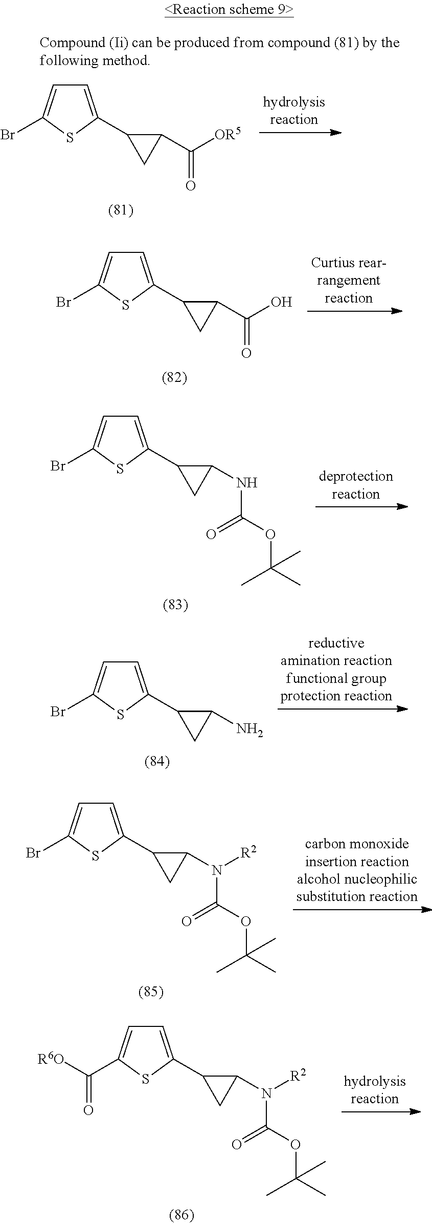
C1(C2=CC=C(Br)S2)C(C([OR5])=O)C1.C1(C2=CC=C(Br)S2)C(C(O)=O)C1.C1(C2=CC=C(Br)S2)C(NC(OC(C)(C)C)=O)C1.C1(C2=CC=C(Br)S2)C(N)C1.C1(C2=CC=C(Br)S2)C(N(C(OC(C)(C)C)=O)[R2])C1.C1(C2=CC=C(C([R6O])=O)S2)C(N(C(OC(C)(C)C)=O)[R2])C1
